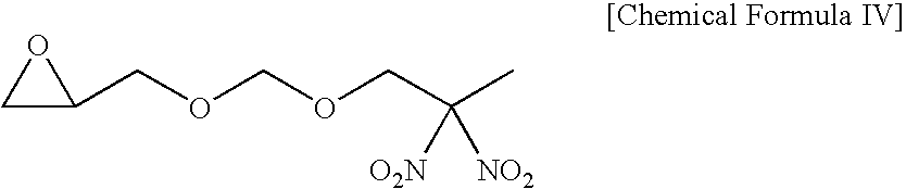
C1C(COCOCC([NO2])(C)[O2N])O1
